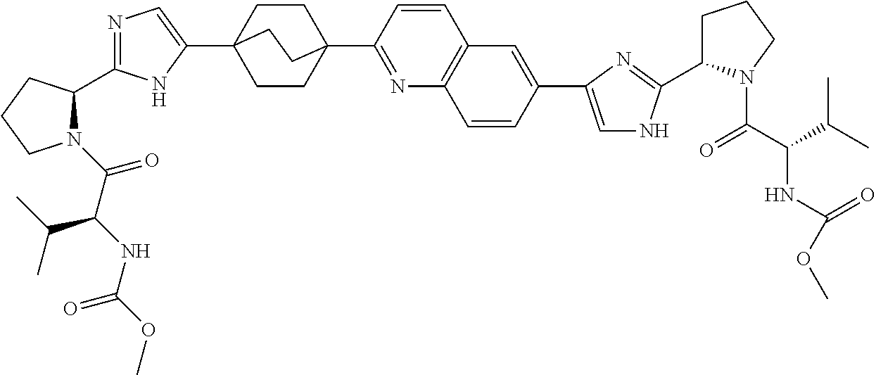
C(=O)(C(NC(=O)OC)C(C)C)N1C(C2=NC=C(C34CCC(C5=NC6=C(C=C5)C=C(C5=CNC(C7CCCN7C(C(C(C)C)NC(OC)=O)=O)=N5)C=C6)(CC3)CC4)N2)CCC1
